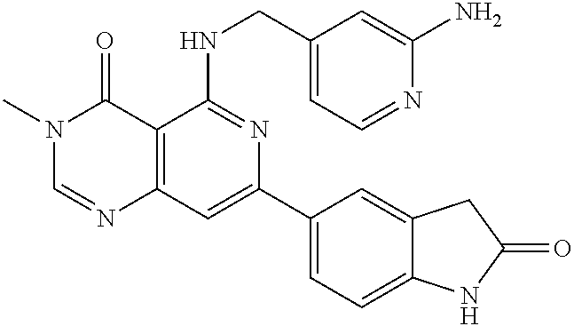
C12=C(C=C(C3=CC=C4C(=C3)CC(=O)N4)N=C1NCC1=CC=NC(N)=C1)N=CN(C)C2=O
